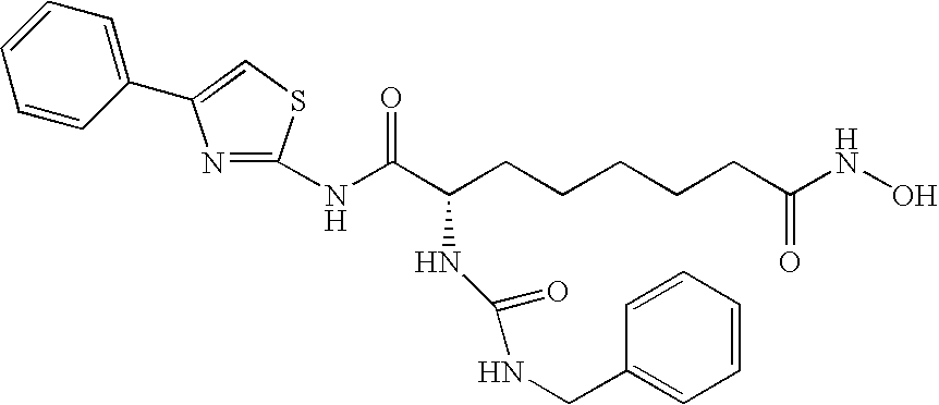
N(C(C(CCCCCC(NO)=O)NC(=O)NCC1=CC=CC=C1)=O)C1=NC(C2=CC=CC=C2)=CS1
